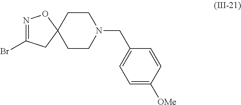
N1=C(Br)CC2(O1)CCN(CC1=CC=C([OMe])C=C1)CC2
